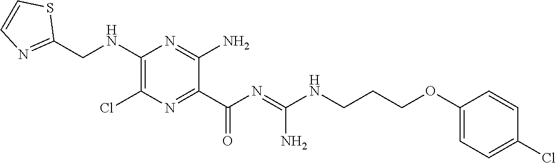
C1(CNC2=C(Cl)N=C(C(N=C(NCCCOC3=CC=C(Cl)C=C3)N)=O)C(N)=N2)=NC=CS1
